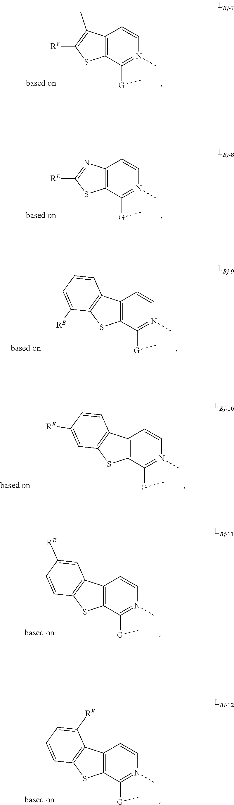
C12=C(C(C)=C([RE])S1)C=CN(C)=C2[G]C.C12=C(N=C([RE])S1)C=CN(C)=C2[G]C.C12=C(C3=C(S1)C([RE])=CC=C3)C=CN(C)=C2[G]C.C12=C(C3=C(S1)C=C([RE])C=C3)C=CN(C)=C2[G]C.C12=C(C3=C(S1)C=CC([RE])=C3)C=CN(C)=C2[G]C.C12=C(C3=C(S1)C=CC=C3[RE])C=CN(C)=C2[G]C
